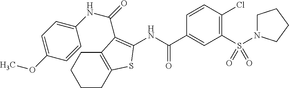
S(C1=C(Cl)C=CC(C(NC2=C(C(=O)NC3=CC=C(OC)C=C3)C3=C(CCCC3)S2)=O)=C1)(=O)(=O)N1CCCC1
